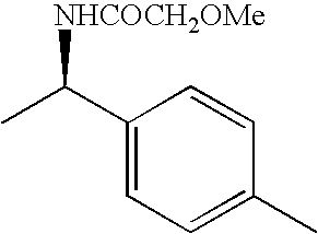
C1(C(C)[NHCOCH2OMe])=CC=C(C)C=C1
